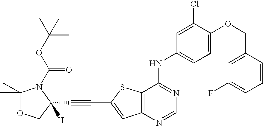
C1(C)(C)OCC([H])(C#CC2=CC3=C(S2)C(NC2=CC=C(OCC4=CC(F)=CC=C4)C(Cl)=C2)=NC=N3)N1C(OC(C)(C)C)=O
